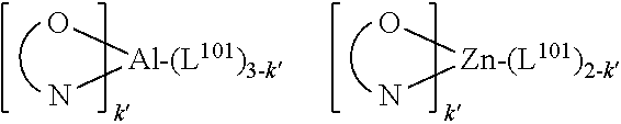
O[Al-(L101)3-k]N.O[Zn-(L101)2-k]N
